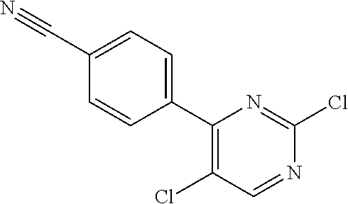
C1=C(C#N)C=CC(C2=C(Cl)C=NC(Cl)=N2)=C1
